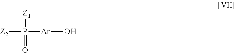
[Z2]P([Ar]O)([Z1])=O
